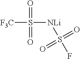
[F3C]S([NLi]S(F)(=O)=O)(=O)=O
